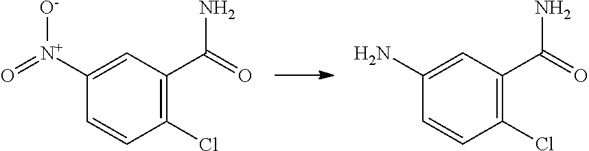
C1=CC(Cl)=C(C(=O)N)C=C1[N+](=O)[O-].C1=CC(Cl)=C(C(=O)N)C=C1N
